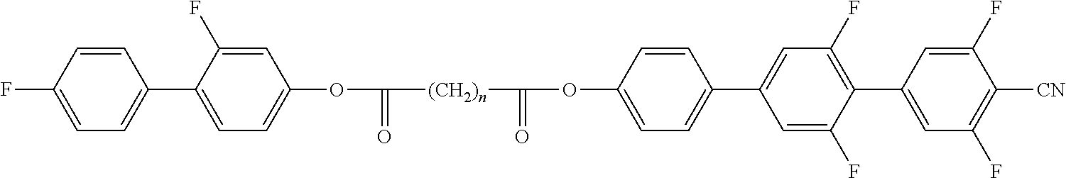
C1=CC(F)=CC=C1C1=CC=C(OC([(CH2)n]C(=O)OC2=CC=C(C3=CC(F)=C(C4=CC(F)=C([CN])C(F)=C4)C(F)=C3)C=C2)=O)C=C1F
